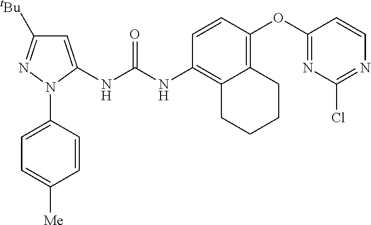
C1=C(NC(NC2=C3C(=C(OC4=NC(Cl)=NC=C4)C=C2)CCCC3)=O)N(C2=CC=C([Me])C=C2)N=C1[tBu]
